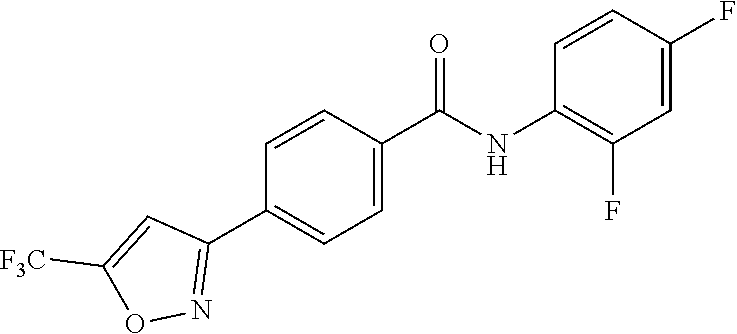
C1=C([F3C])ON=C1C1=CC=C(C(NC2=C(F)C=C(F)C=C2)=O)C=C1
